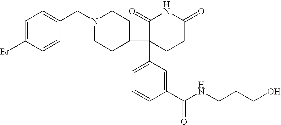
C1=C(Br)C=CC(CN2CCC(C3(C4=CC=CC(C(NCCCO)=O)=C4)CCC(=O)NC3=O)CC2)=C1
